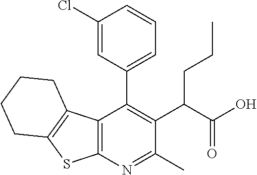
C12=C(N=C(C)C(C(C(O)=O)CCC)=C1C1=CC=CC(Cl)=C1)SC1=C2CCCC1
